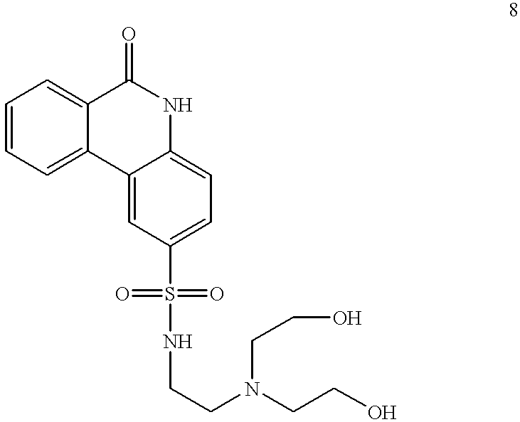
C1=CC=C2C(=C1)C(=O)NC1=CC=C(S(=O)(=O)NCCN(CCO)CCO)C=C21
